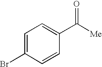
C1=C(Br)C=CC(C([Me])=O)=C1
